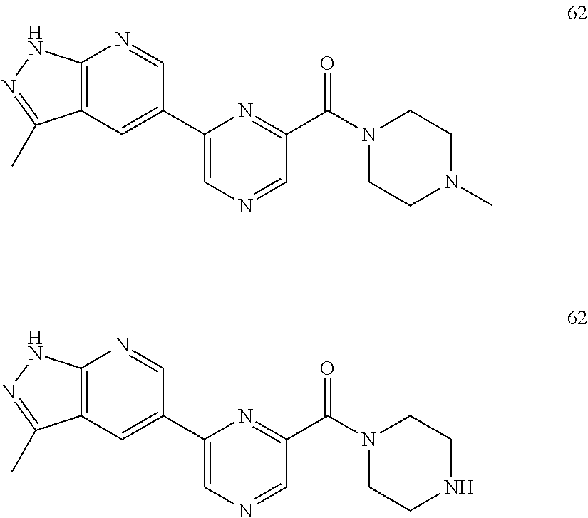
C1(C2=CC3=C(N=C2)NN=C3C)=CN=CC(C(=O)N2CCN(C)CC2)=N1.C1(C2=CC3=C(N=C2)NN=C3C)=CN=CC(C(=O)N2CCNCC2)=N1
